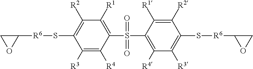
C1(S(C2=C([R4])C([R3])=C(S[R6]C3CO3)C([R2])=C2[R1])(=O)=O)=C([R1])C([R2])=C(S[R6]C2CO2)C([R3])=C1[R4]
